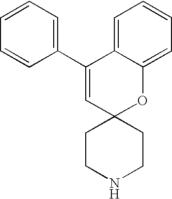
C1(C2=CC3(OC4=CC=CC=C24)CCNCC3)=CC=CC=C1
